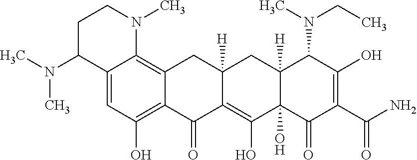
C12=C(O)C=C3C(=C1CC1([H])C(=C(O)C4(O)C([H])(C1)C(N(CC)C)C(O)=C(C(N)=O)C4=O)C2=O)N(C)CCC3N(C)C
